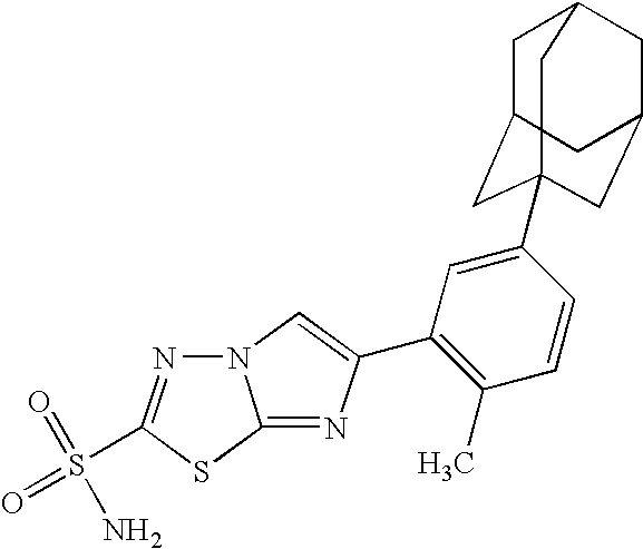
N12N=C(S(=O)(=O)N)SC1=NC(C1=C(C)C=CC(C34CC5CC(CC(C3)C5)C4)=C1)=C2
